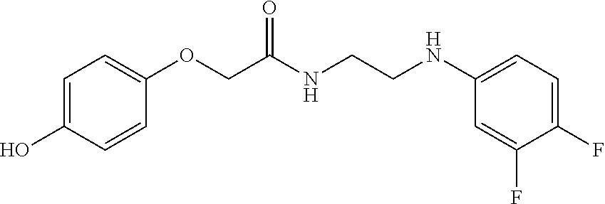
C1=C(O)C=CC(OCC(NCCNC2=CC=C(F)C(F)=C2)=O)=C1
